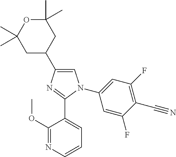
C1(C)(C)OC(C)(C)CC(C2=CN(C3=CC(F)=C(C#N)C(F)=C3)C(C3=CC=CN=C3OC)=N2)C1
